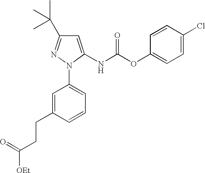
C1(CCC([OEt])=O)=CC(N2N=C(C(C)(C)C)C=C2NC(OC2=CC=C(Cl)C=C2)=O)=CC=C1
